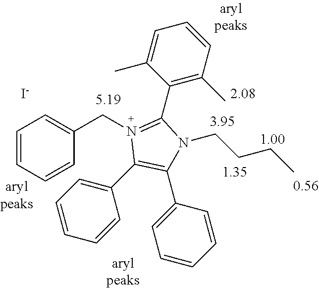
C1=CC=CC(CN2=C(C3=C(C)C=CC=C3C)N(CCCC)C(C3=CC=CC=C3)=C2C2=CC=CC=C2)=C1.[I-]
